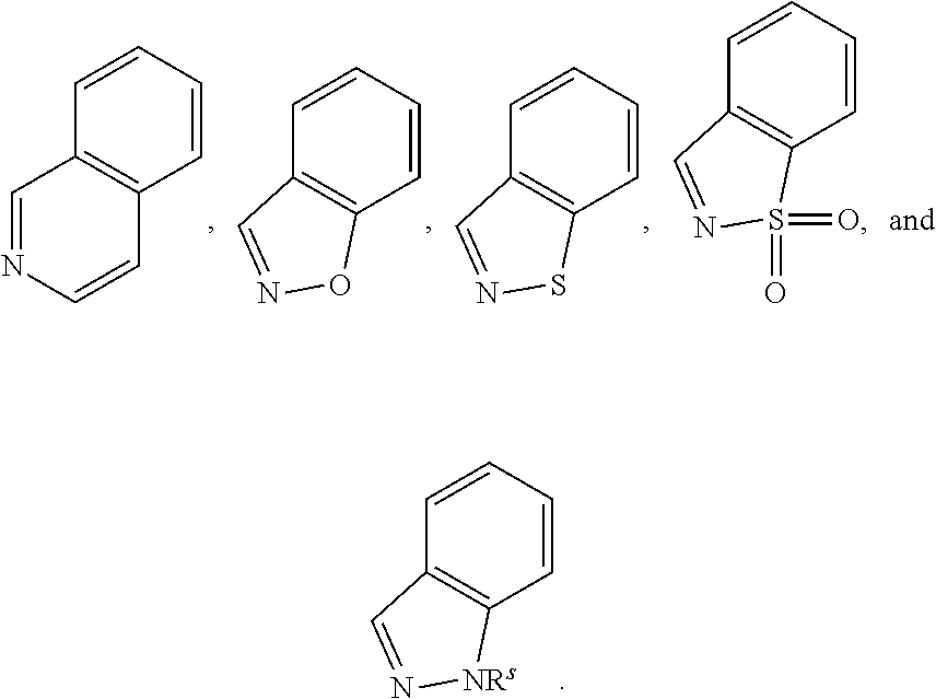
C1=CC=CC2=C1C=NC=C2.C1=CC=CC2=C1C=NO2.C1=CC=CC2=C1C=NS2.C1=CC=CC2=C1C=NS2(=O)=O.C1=CC=CC2=C1C=N[NRs]2
